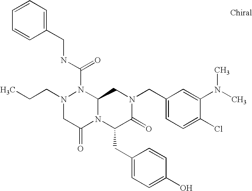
N(C(N1N(CCC)CC(=O)N2C1CN(CC1=CC=C(Cl)C(N(C)C)=C1)C(=O)C2CC1=CC=C(O)C=C1)=O)CC1=CC=CC=C1
